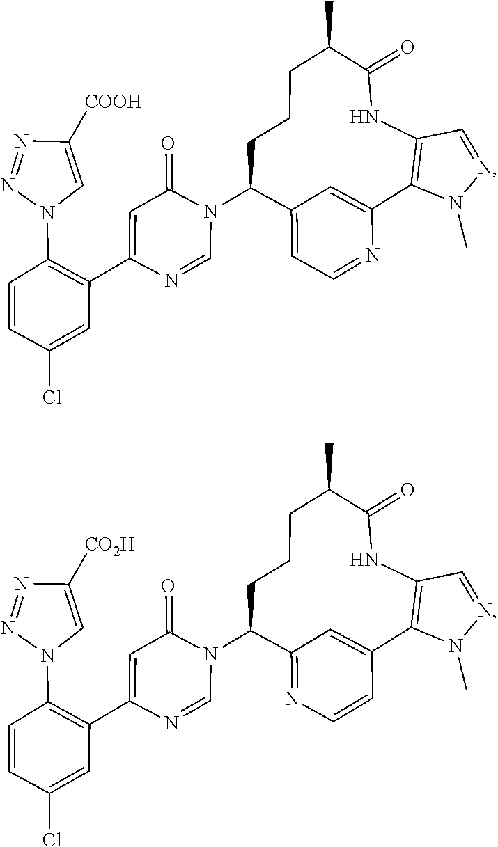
C1=NC(C2=C(N3C=C([COOH])N=N3)C=CC(Cl)=C2)=CC(=O)N1C1C2=CC=NC(=C2)C2=C(C=NN2C)NC(=O)C(C)CCC1.C1=NC(C2=C(N3C=C([CO2H])N=N3)C=CC(Cl)=C2)=CC(=O)N1C1C2=NC=CC(=C2)C2=C(C=NN2C)NC(=O)C(C)CCC1
